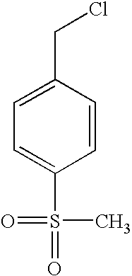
C1=C(CCl)C=CC(S(C)(=O)=O)=C1
